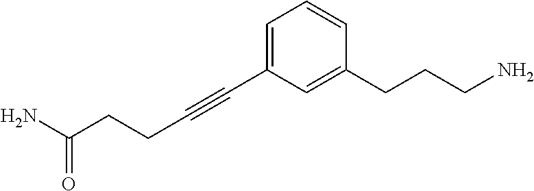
C(CCC#CC1=CC=CC(CCCN)=C1)(N)=O
